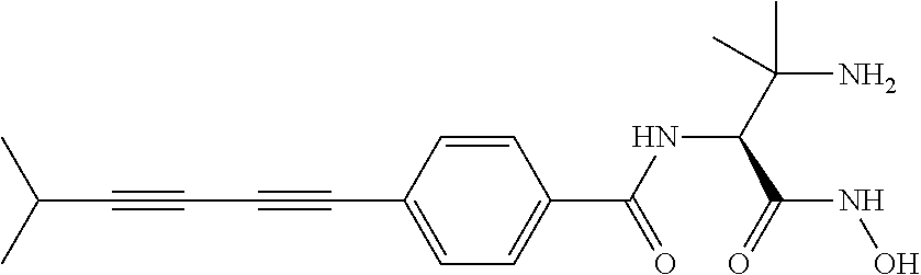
C(C#CC#CC1=CC=C(C(=O)NC(C(NO)=O)C(N)(C)C)C=C1)(C)C
